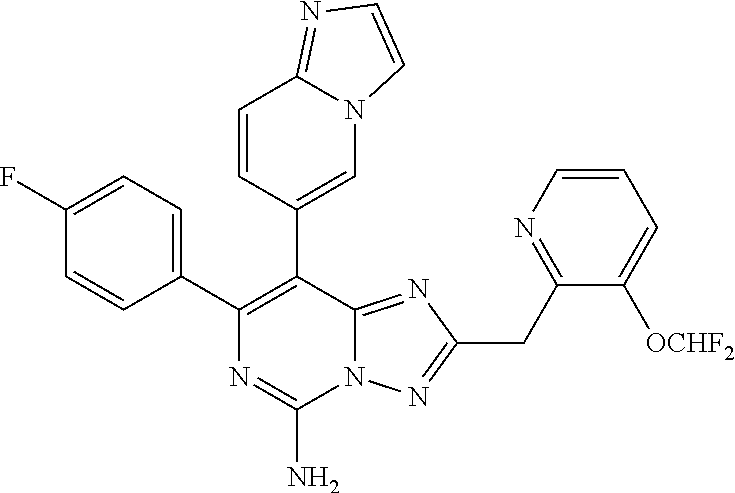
N12C(=NC(CC3=NC=CC=C3[OCHF2])=N1)C(C1=CN3C(=NC=C3)C=C1)=C(C1=CC=C(F)C=C1)N=C2N
